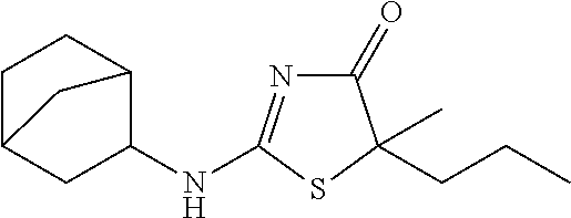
C1(=O)N=C(NC2CC3CCC2C3)SC1(CCC)C
